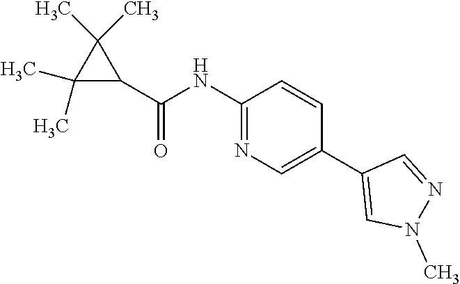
C1(C(=O)NC2=NC=C(C3=CN(C)N=C3)C=C2)C(C)(C)C1(C)C
